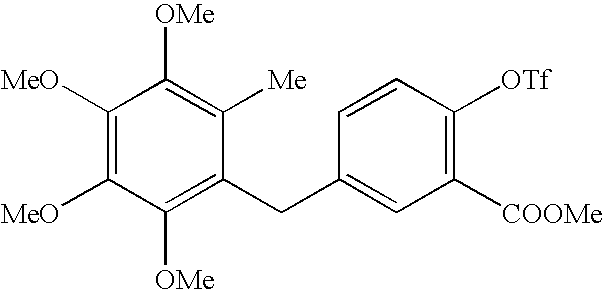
C1([OMe])=C(CC2=CC([COOMe])=C([OTf])C=C2)C([Me])=C([OMe])C([MeO])=C1[MeO]
